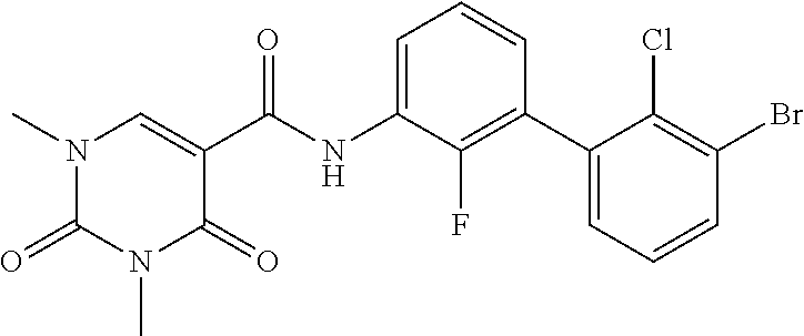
N1(C)C(=O)N(C)C=C(C(NC2=CC=CC(C3=CC=CC(Br)=C3Cl)=C2F)=O)C1=O
